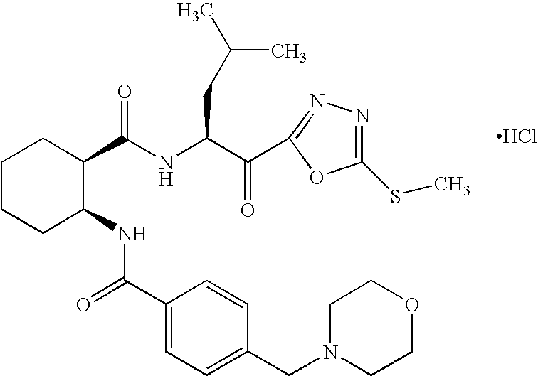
C1CCC(NC(=O)C2=CC=C(CN3CCOCC3)C=C2)C(C(NC(C(C2=NN=C(SC)O2)=O)CC(C)C)=O)C1.Cl
